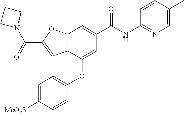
C12=C(C(OC3=CC=C([MeO2S])C=C3)=CC(C(NC3=NC=C(C)C=C3)=O)=C1)C=C(C(N1CCC1)=O)O2
